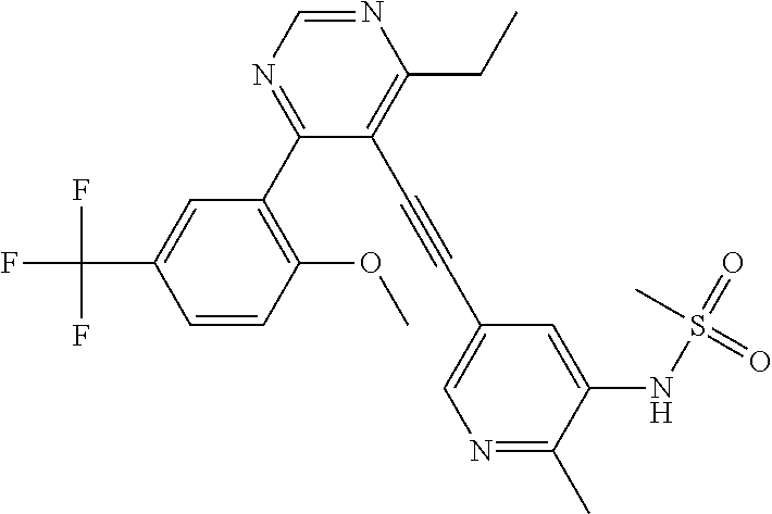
C1=C(C(F)(F)F)C=CC(OC)=C1C1=NC=NC(CC)=C1C#CC1=CN=C(C)C(NS(=O)(=O)C)=C1
